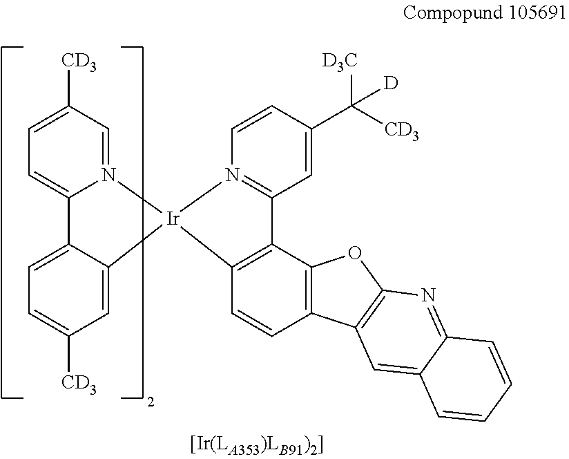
C1=N2C(=CC=C1[CD3])C1=CC=C([CD3])C=C1[Ir]21N2=C(C=C(C([CD3])([D3C])[D])C=C2)C2=C1C=CC1=C2OC2=C1C=C1C(=N2)C=CC=C1
